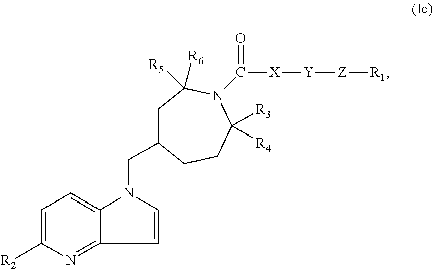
C([X][Y][Z][R1])(=O)N1C([R3])([R4])CCC(CN2C3=CC=C([R2])N=C3C=C2)CC1([R6])[R5]
